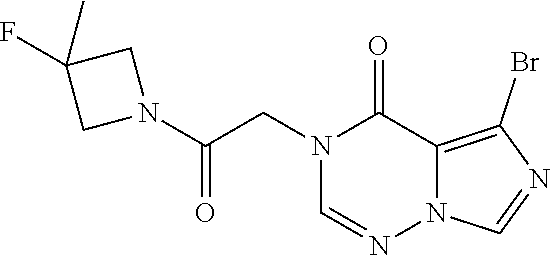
N1=CN(CC(N2CC(F)(C)C2)=O)C(=O)C2=C(Br)N=CN12
